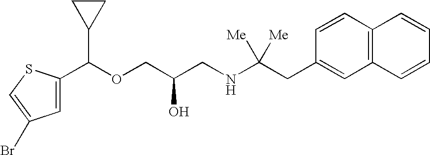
C1(C(OCC(CNC(CC2=CC3=C(C=C2)C=CC=C3)([Me])[Me])O)C2CC2)=CC(Br)=CS1
